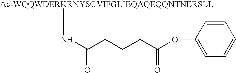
[Ac-WQQWDERKRNYSGVIFGLIEQAQEQQNTNERSLL]NC(=O)CCCC(OC1=CC=CC=C1)=O
